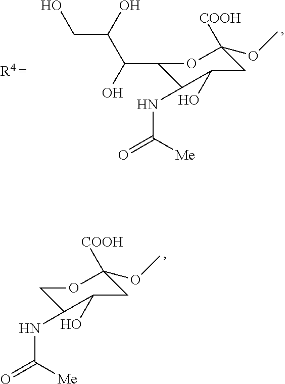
OCC(O)C(O)C1C(NC(=O)[Me])C(O)CC([COOH])(OC)O1.O=C([Me])NC1COC([COOH])(OC)CC1O
